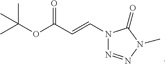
C(OC(C=CN1N=NN(C)C1=O)=O)(C)(C)C
